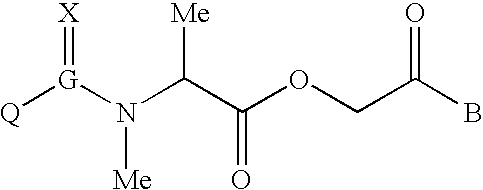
[Q][G](N(C(C(OCC(B)=O)=O)[Me])[Me])=[X]
